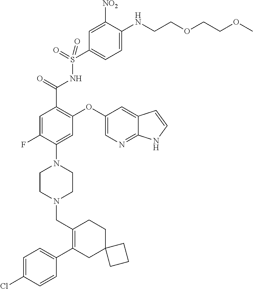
C1=C(Cl)C=CC(C2=C(CN3CCN(C4=CC(OC5=CN=C6C(=C5)C=CN6)=C(C(=O)NS(=O)(=O)C5=CC=C(NCCOCCOC)C([NO2])=C5)C=C4F)CC3)CCC3(C2)CCC3)=C1
